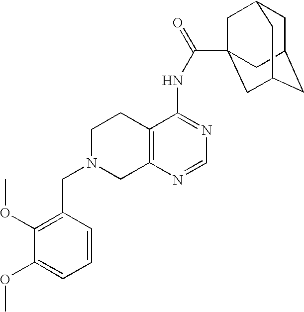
C1N(CC2=C(OC)C(OC)=CC=C2)CC2=C(C1)C(NC(=O)C13CC4CC(CC(C1)C4)C3)=NC=N2
